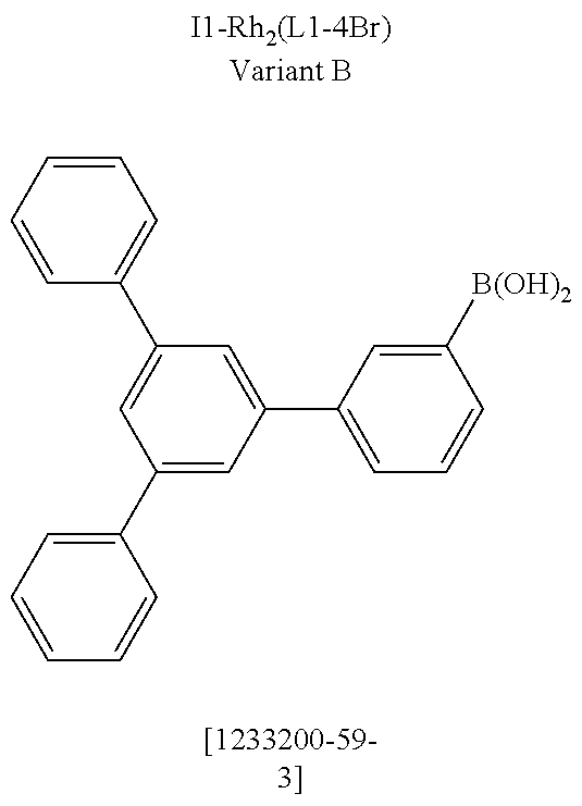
C1=CC=CC=C1C1=CC(C2=CC=CC=C2)=CC(C2=CC=CC([B(OH)2])=C2)=C1
